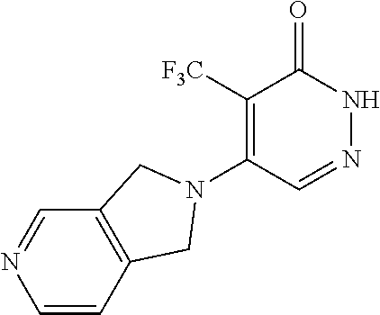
C1([F3C])=C(N2CC3=C(C=NC=C3)C2)C=NNC1=O
